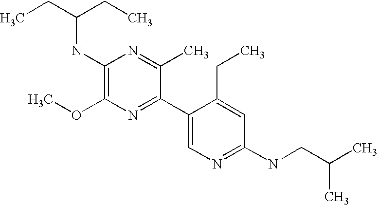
CCC(CC)NC1=C(OC)N=C(C2=CN=C(NCC(C)C)C=C2CC)C(C)=N1
